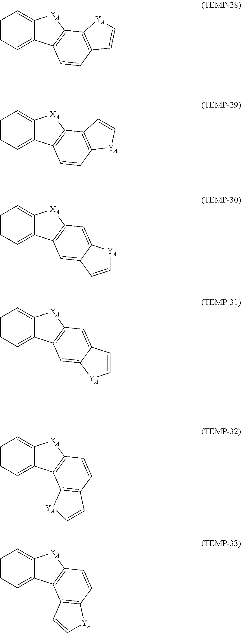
C1=CC=C2C(=C1)[XA]C1=C2C=CC2=C1[YA]C=C2.C1=CC=C2C(=C1)[XA]C1=C2C=C2C(=C1)[YA]C=C2.C1=CC=C2C(=C1)[XA]C1=C2C=CC2=C1C=C[YA]2.C1=CC=C2C(=C1)[XA]C1=C2C=C2C(=C1)C=C[YA]2.C1=CC=C2C(=C1)[XA]C1=C2C2=C(C=C1)C=C[YA]2.C1=CC=C2C(=C1)[XA]C1=C2C2=C(C=C1)[YA]C=C2
